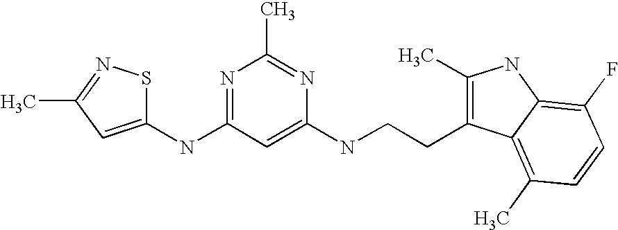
N(C1=NC(C)=NC(NCCC2=C(C)NC3=C(F)C=CC(C)=C23)=C1)C1=CC(C)=NS1
